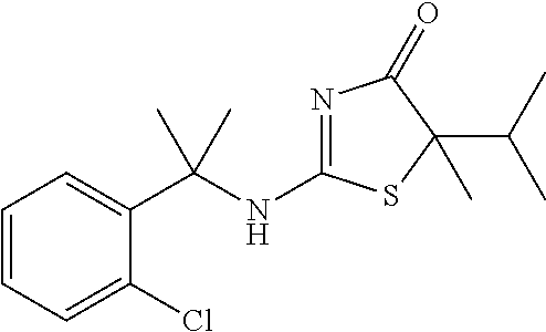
C1=CC=C(Cl)C(C(NC2=NC(=O)C(C(C)C)(C)S2)(C)C)=C1
